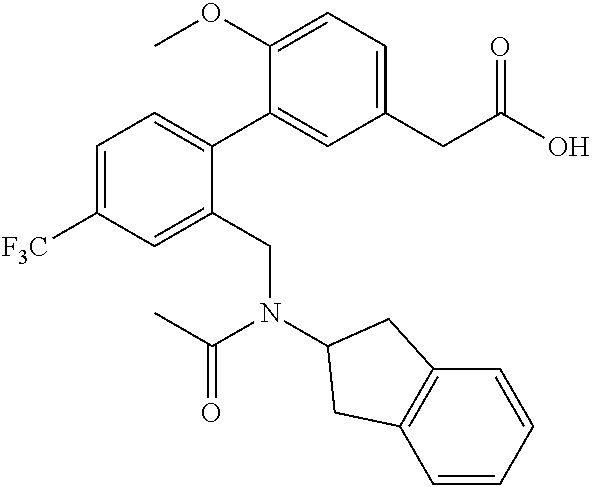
C1(OC)=CC=C(CC(O)=O)C=C1C1=CC=C([F3C])C=C1CN(C1CC2=C(C=CC=C2)C1)C(C)=O
